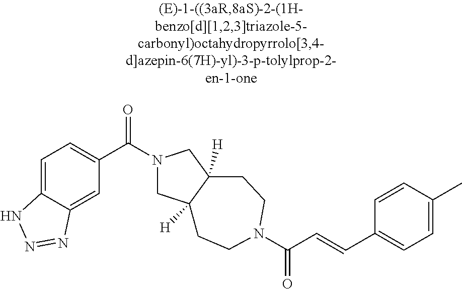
C1=C2C(=CC(C(N3CC4([H])C([H])(C3)CCN(C(C=CC3=CC=C(C)C=C3)=O)CC4)=O)=C1)N=NN2
